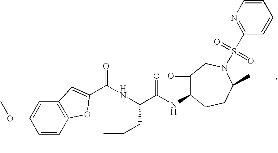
C1=CC2=C(C=C1OC)C=C(C(NC(CC(C)C)C(NC1C(=O)CN(S(C3=NC=CC=C3)(=O)=O)C(C)CC1)=O)=O)O2
